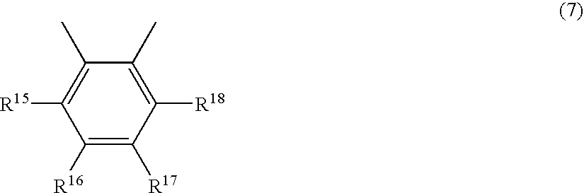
C1([R16])=C([R17])C([R18])=C(C)C(C)=C1[R15]
